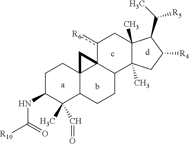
C1C(NC(=O)[R10])C(C)(C=O)C2C3(C1)C1(C(CC2)C2(C)C(C)(Cc1[R6])C(C(C)[R5])C([R4])C2)C3
